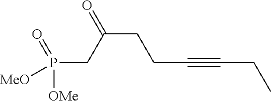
C(CCC(CP([OMe])(=O)[MeO])=O)#CCC
